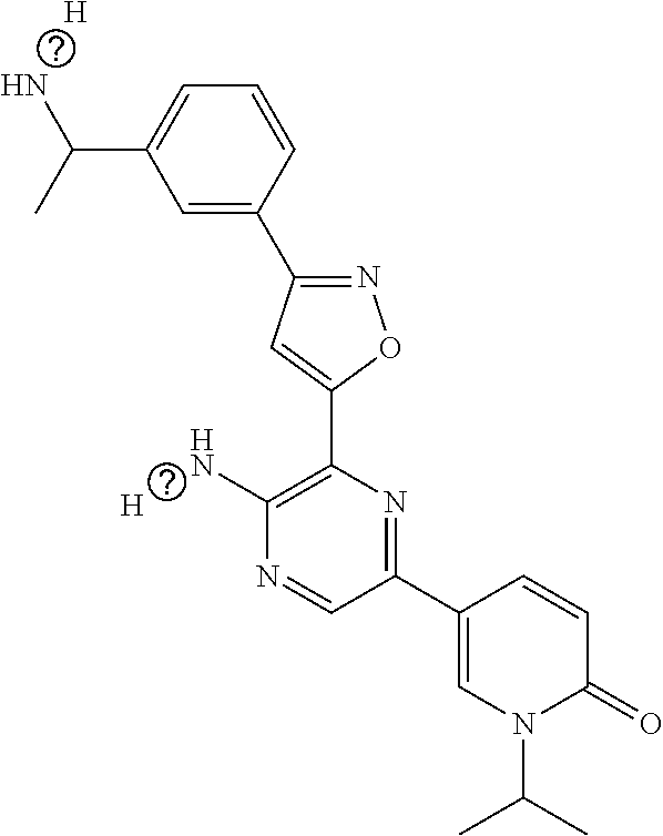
C1=C(C2=NOC(C3=C(N)N=CC(C4=CN(C(C)C)C(=O)C=C4)=N3)=C2)C=CC=C1C(N)C.[H].[H]
